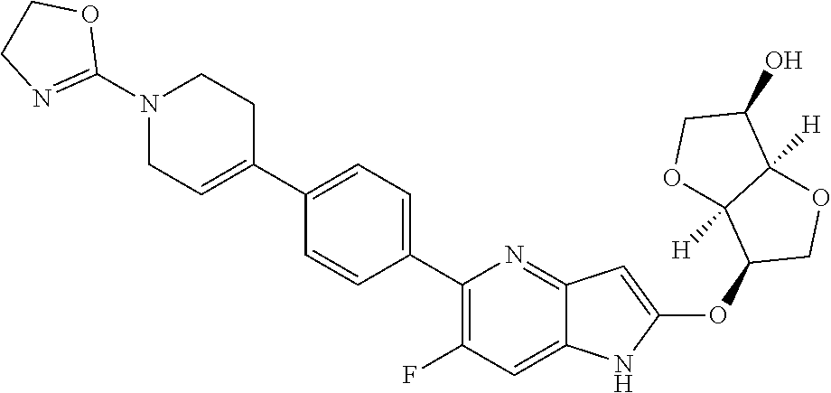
C1(C2=CC=C(C3=C(F)C=C4C(=N3)C=C(OC3COC5([H])C3([H])OCC5O)N4)C=C2)=CCN(C2=NCCO2)CC1
